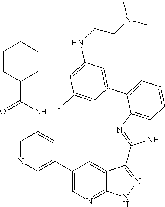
C1=C(C2=CC=CC3=C2N=C(C2=NNC4=NC=C(C5=CN=CC(NC(C6CCCCC6)=O)=C5)C=C42)N3)C=C(F)C=C1NCCN(C)C
